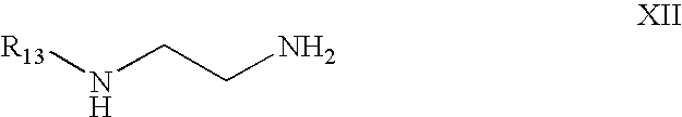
[R13]NCCN
